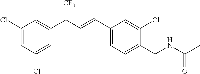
C1(CNC(C)=O)=CC=C(C=CC(C2=CC(Cl)=CC(Cl)=C2)[CF3])C=C1Cl
